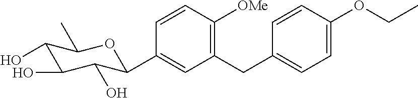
C1=CC([OMe])=C(CC2=CC=C(OCC)C=C2)C=C1C1C(O)C(O)C(O)C(C)O1
